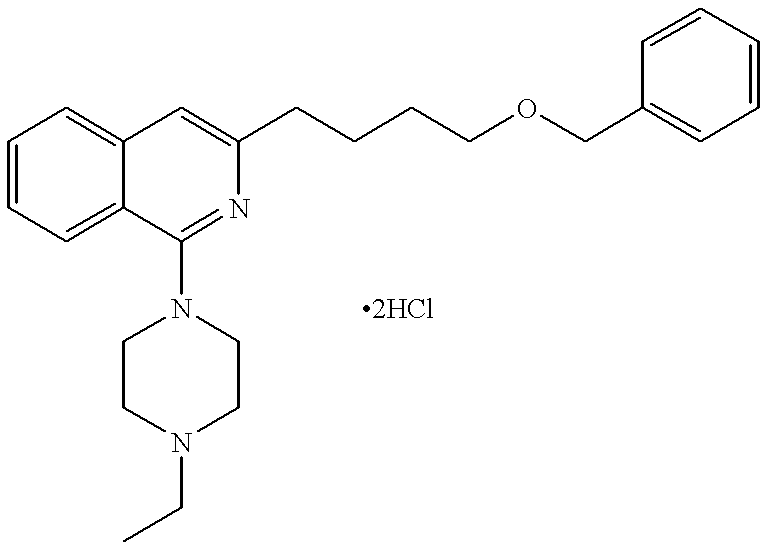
C1=CC=C2C(=C1)C=C(CCCCOCC1=CC=CC=C1)N=C2N1CCN(CC)CC1.[2HCl]
